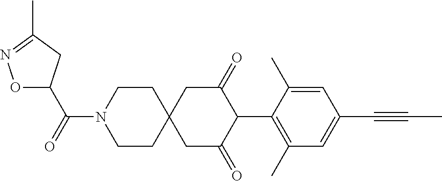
C1CN(C(=O)C2ON=C(C)C2)CCC12CC(=O)C(C1=C(C)C=C(C#CC)C=C1C)C(=O)C2
